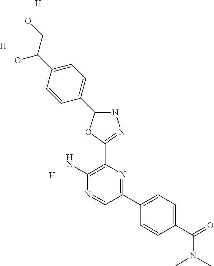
[H].NC1=C(C2=NN=C(C3=CC=C(C(O)CO)C=C3)O2)N=C(C2=CC=C(C(N(C)C)=O)C=C2)C=N1.[H].[H]
